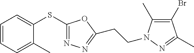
C1=CC=C(C)C(SC2=NN=C(CCN3C(C)=C(Br)C(C)=N3)O2)=C1
